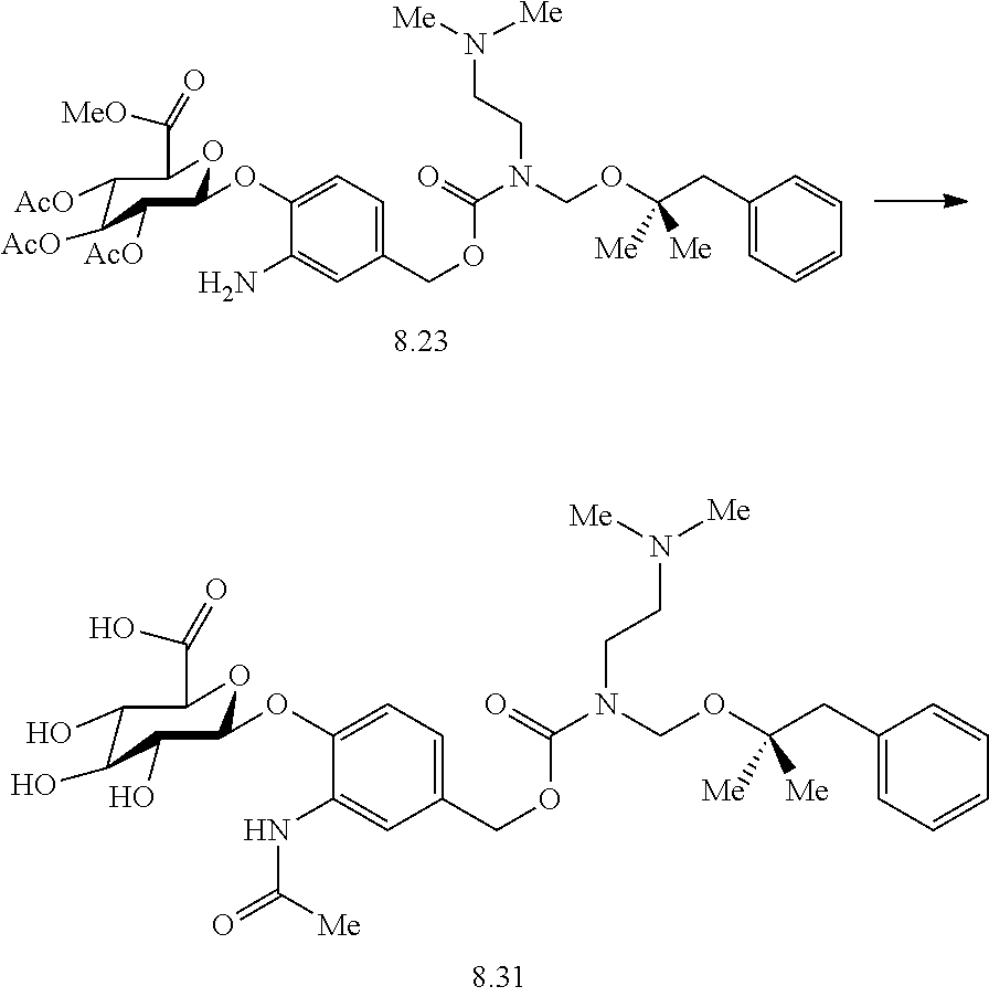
C1(COC(N(COC(CC2=CC=CC=C2)([Me])[Me])CCN([Me])[Me])=O)=CC=C(OC2C([AcO])C([AcO])C([AcO])C(C([MeO])=O)O2)C(N)=C1.C1(COC(N(COC(CC2=CC=CC=C2)([Me])[Me])CCN([Me])[Me])=O)=CC=C(OC2C(O)C(O)C(O)C(C(O)=O)O2)C(NC(=O)[Me])=C1
